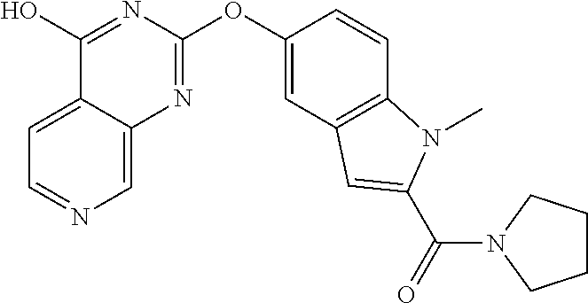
C1=C2C(=CN=C1)N=C(OC1=CC3=C(C=C1)N(C)C(C(N1CCCC1)=O)=C3)N=C2O
